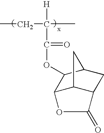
CCC([H])(C(OC1C2C3C(CC1C3)C(=O)O2)=O)C
